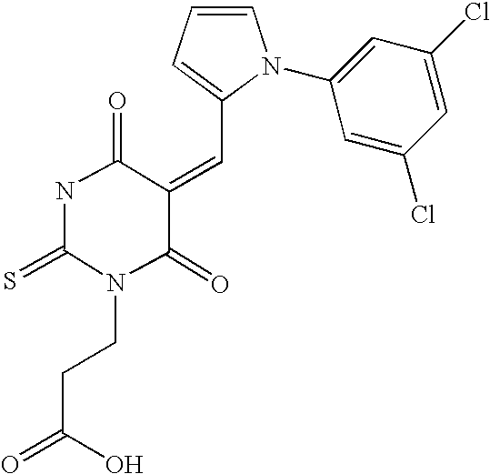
N1C(=S)N(CCC(=O)O)C(=O)C(=CC2=CC=CN2C2=CC(Cl)=CC(Cl)=C2)C1=O
